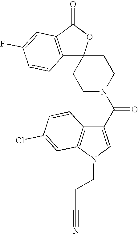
C12=C(C(=O)OC13CCN(C(C1=CN(CCC#N)C4=C1C=CC(Cl)=C4)=O)CC3)C=C(F)C=C2
